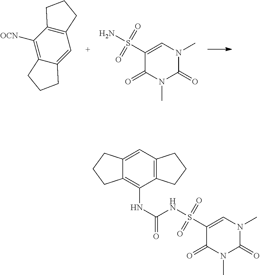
C1([OCN])=C2C(=CC3=C1CCC3)CCC2.C1(S(N)(=O)=O)=CN(C)C(=O)N(C)C1=O.C12=C(C=C3C(=C1NC(=O)NS(C1=CN(C)C(=O)N(C)C1=O)(=O)=O)CCC3)CCC2
